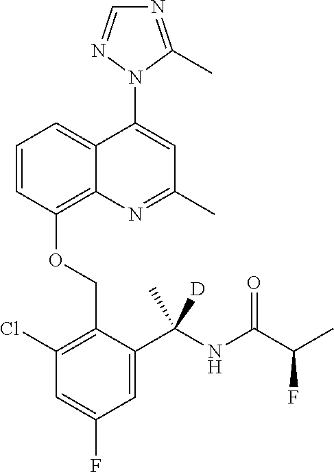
C1=C(F)C=C(C(NC(=O)C(C)F)(C)[D])C(COC2=C3N=C(C)C=C(N4C(C)=NC=N4)C3=CC=C2)=C1Cl
